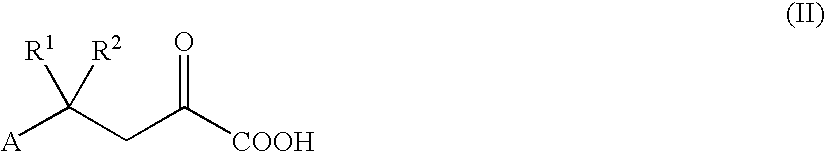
[A]C(CC([COOH])=O)([R1])[R2]
